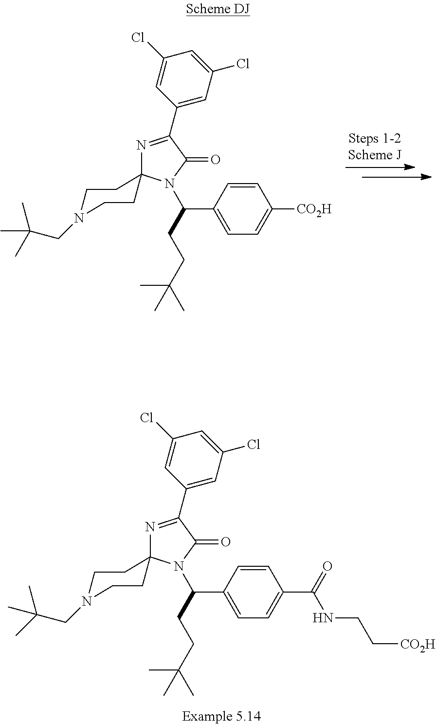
C1(C2=NC3(CCN(CC(C)(C)C)CC3)N(C(C3=CC=C([CO2H])C=C3)CCC(C)(C)C)C2=O)=CC(Cl)=CC(Cl)=C1.C1(C2=NC3(CCN(CC(C)(C)C)CC3)N(C(C3=CC=C(C(=O)NCC[CO2H])C=C3)CCC(C)(C)C)C2=O)=CC(Cl)=CC(Cl)=C1
